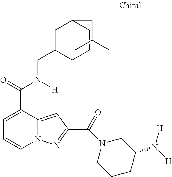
C1=C(C(=O)N([H])CC23CC4CC(C2)CC(C4)C3)C2=CC(C(=O)N3CCCC(N([H])[H])C3)=NN2C=C1
